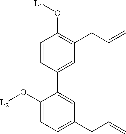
C1=CC(C2=CC(CC=C)=CC=C2O[L2])=CC(CC=C)=C1O[L1]
